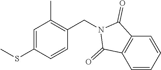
C1=CC=CC2=C1C(=O)N(CC1=C(C)C=C(SC)C=C1)C2=O
